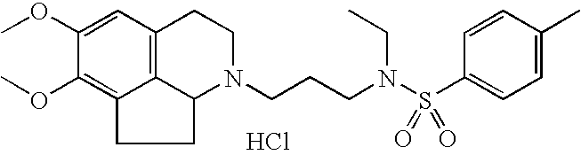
C12=C3C=C(OC)C(OC)=C1CCC2N(CCCN(S(C1=CC=C(C)C=C1)(=O)=O)CC)CC3.Cl
